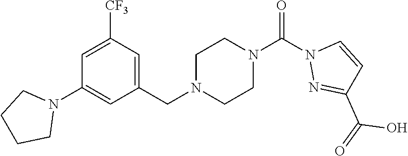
N1(C2=CC(CN3CCN(C(N4N=C(C(=O)O)C=C4)=O)CC3)=CC([CF3])=C2)CCCC1
